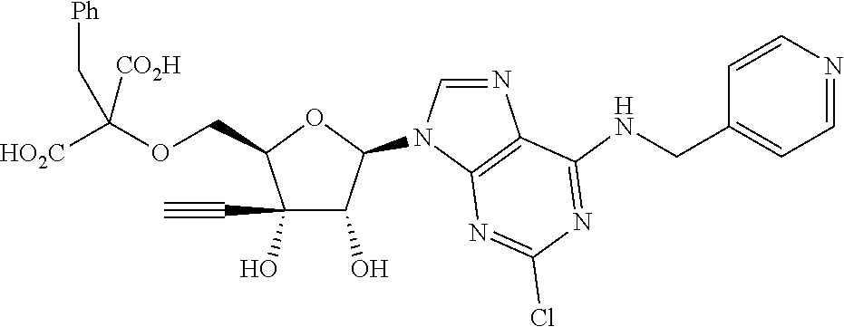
C1(O)(C#C)C(O)C(N2C=NC3=C2N=C(Cl)N=C3NCC2=CC=NC=C2)OC1COC([HO2C])([CO2H])C[Ph]
